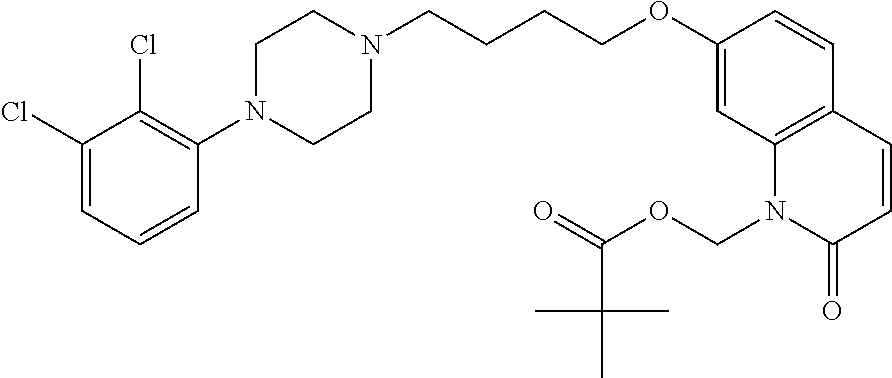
C1(Cl)=CC=CC(N2CCN(CCCCOC3=CC4=C(C=C3)C=CC(=O)N4COC(C(C)(C)C)=O)CC2)=C1Cl
